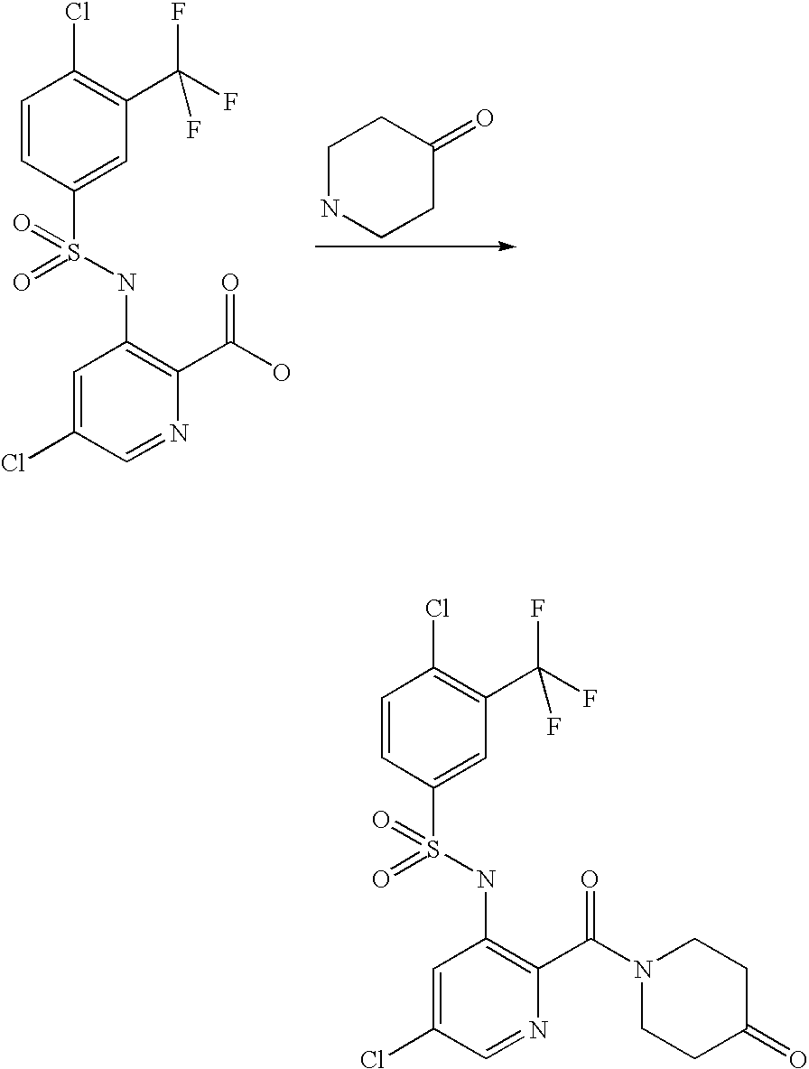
C1CC(=O)CCN1C(C1=C(NS(C2=CC(C(F)(F)F)=C(Cl)C=C2)(=O)=O)C=C(Cl)C=N1)=O.C1=CC(S(NC2=C(C(O)=O)N=CC(Cl)=C2)(=O)=O)=CC(C(F)(F)F)=C1Cl.C1NCCC(=O)C1
